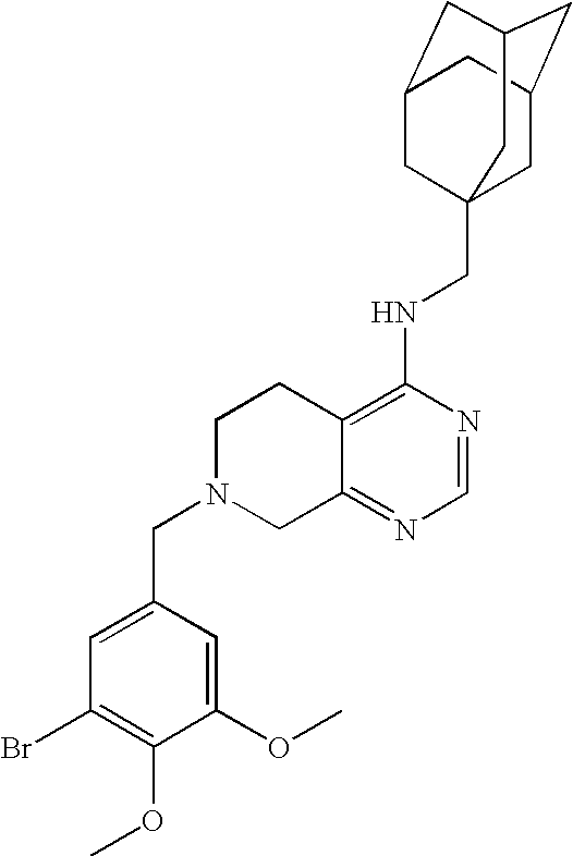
C12=C(NCC34CC5CC(CC(C3)C5)C4)N=CN=C1CN(CC1=CC(Br)=C(OC)C(OC)=C1)CC2
